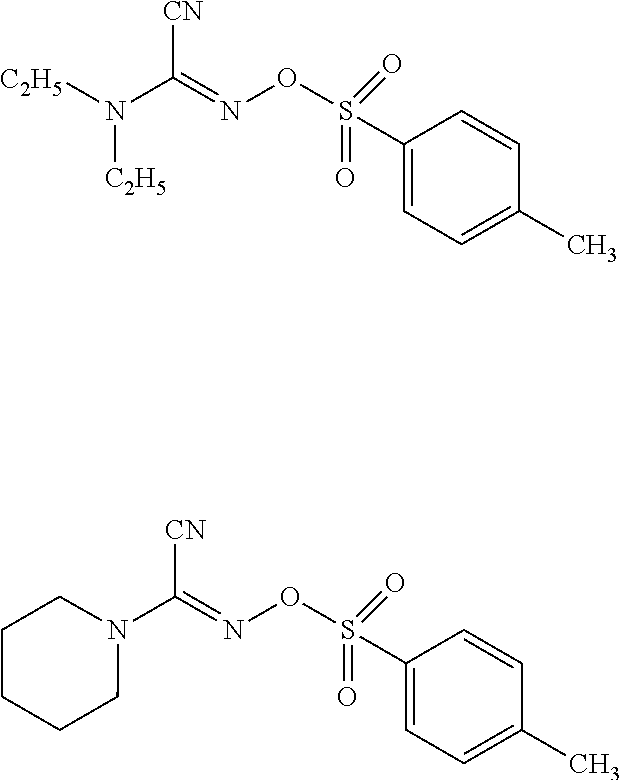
N([C2H5])([C2H5])C(=NOS(C1=CC=C(C)C=C1)(=O)=O)[CN].N1(C(=NOS(C2=CC=C(C)C=C2)(=O)=O)[CN])CCCCC1
